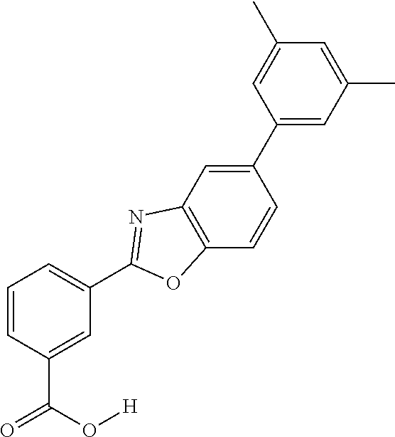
C1=C(C(O[H])=O)C=CC=C1C1=NC2=C(C=CC(C3=CC(C)=CC(C)=C3)=C2)O1
